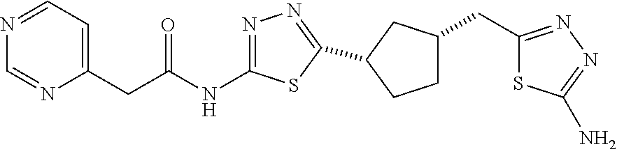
C(C(NC1=NN=C(C2CC(CC3=NN=C(N)S3)CC2)S1)=O)C1=CC=NC=N1
